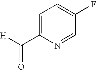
C1=C(C([H])=O)N=CC(F)=C1
